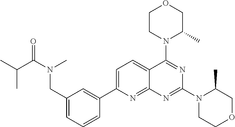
C1(CN(C(C(C)C)=O)C)=CC=CC(C2=CC=C3C(=N2)N=C(N2CCOCC2C)N=C3N2C(C)COCC2)=C1
